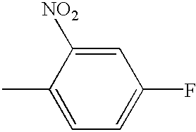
CC1=CC=C(F)C=C1[NO2]
